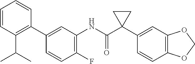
C1(F)=C(NC(C2(C3=CC4=C(C=C3)OCO4)CC2)=O)C=C(C2=C(C(C)C)C=CC=C2)C=C1
